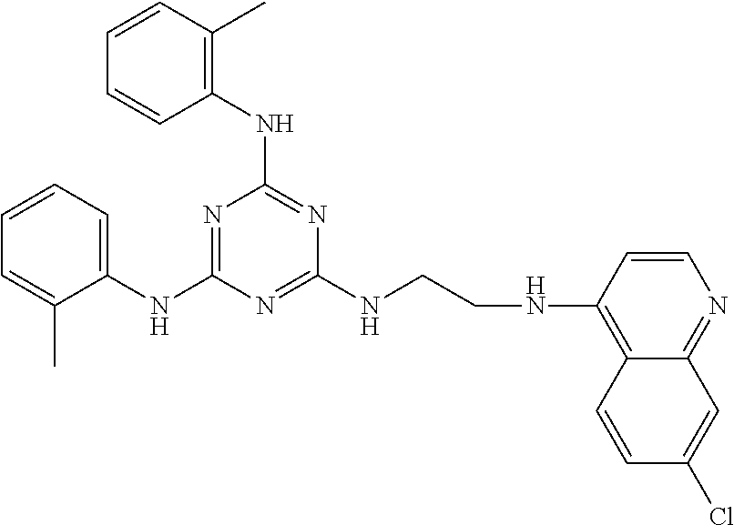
C(NC1=NC(NC2=CC=CC=C2C)=NC(NC2=C(C)C=CC=C2)=N1)CNC1=C2C(=NC=C1)C=C(Cl)C=C2
